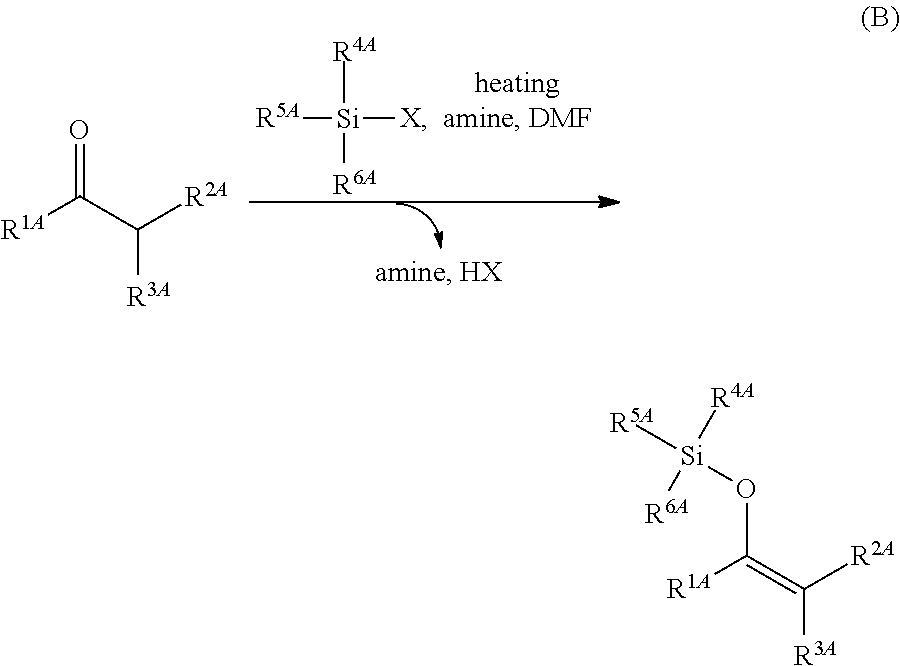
[R1A]C(=C([R2A])[R3A])O[Si]([R5A])([R4A])[R6A].[R1A]C(C([R2A])[R3A])=O.[R5A][Si]([X])([R4A])[R6A]
